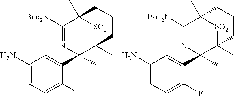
NC1=CC=C(F)C(C2(C)N=C([Boc2N])C3(C)[SO2]C2(C)CCC3)=C1.NC1=CC=C(F)C(C2(C)N=C([Boc2N])C3(C)[SO2]C2(C)CCC3)=C1
